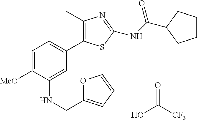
OC([CF3])=O.C1=C([MeO])C(NCC2=CC=CO2)=CC(C2=C(C)N=C(NC(=O)C3CCCC3)S2)=C1
